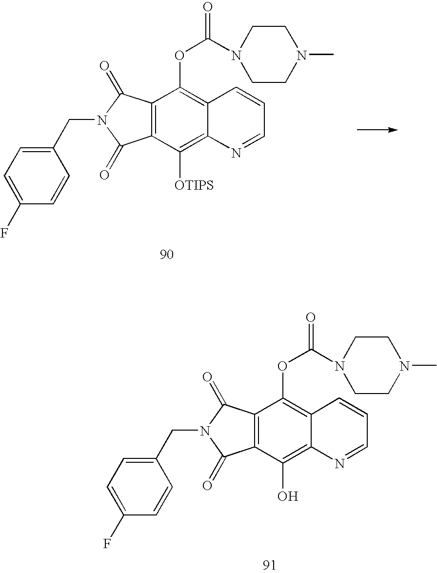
C12=C(C(O)=C3C(=C1OC(=O)N1CCN(C)CC1)C=CC=N3)C(=O)N(CC1=CC=C(F)C=C1)C2=O.C12=C(C([OTIPS])=C3C(=C1OC(=O)N1CCN(C)CC1)C=CC=N3)C(=O)N(CC1=CC=C(F)C=C1)C2=O
